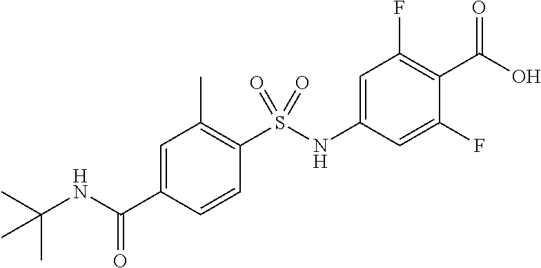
C1=C(C(NC(C)(C)C)=O)C=CC(S(NC2=CC(F)=C(C(O)=O)C(F)=C2)(=O)=O)=C1C
